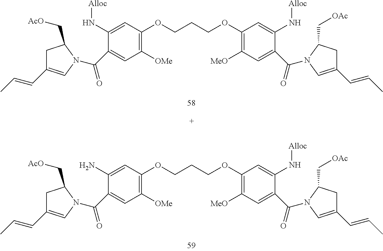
C1([OMe])=C(OCCCOC2=C([MeO])C=C(C(=O)N3C=C(C=CC)CC3C[OAc])C(N[Alloc])=C2)C=C(N[Alloc])C(C(=O)N2C=C(C=CC)CC2C[AcO])=C1.C1([OMe])=C(OCCCOC2=C([MeO])C=C(C(=O)N3C=C(C=CC)CC3C[OAc])C(N[Alloc])=C2)C=C(N)C(C(=O)N2C=C(C=CC)CC2C[AcO])=C1
